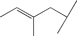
CC=C(CC(C)C)C
